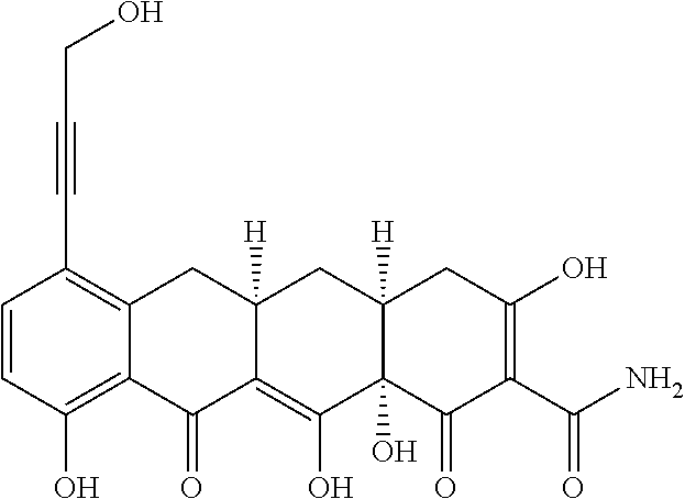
C1=CC(O)=C2C(=C1C#CCO)CC1([H])C(=C(O)C3(O)C([H])(C1)CC(O)=C(C(N)=O)C3=O)C2=O
